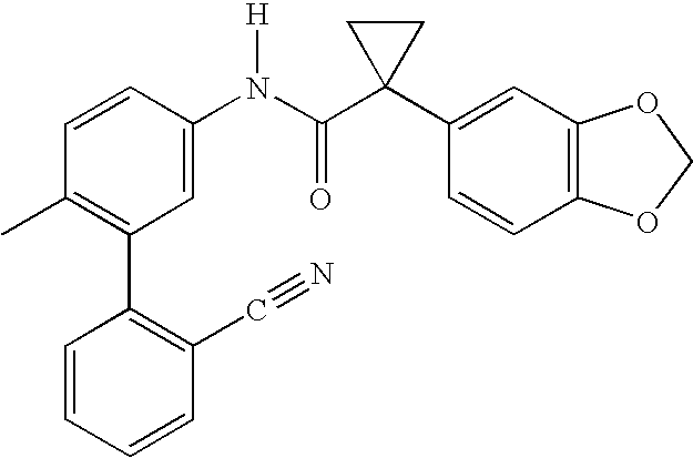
C1=CC(N(C(C2(C3=CC4=C(C=C3)OCO4)CC2)=O)[H])=CC(C2=C(C#N)C=CC=C2)=C1C
